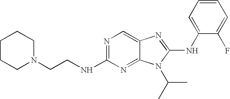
C1=C(F)C(NC2=NC3=CN=C(NCCN4CCCCC4)N=C3N2C(C)C)=CC=C1
